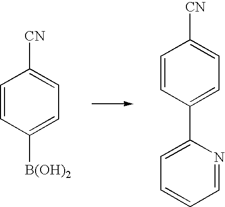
C1=CC([CN])=CC=C1[B(OH)2].C1([CN])=CC=C(C2=CC=CC=N2)C=C1
